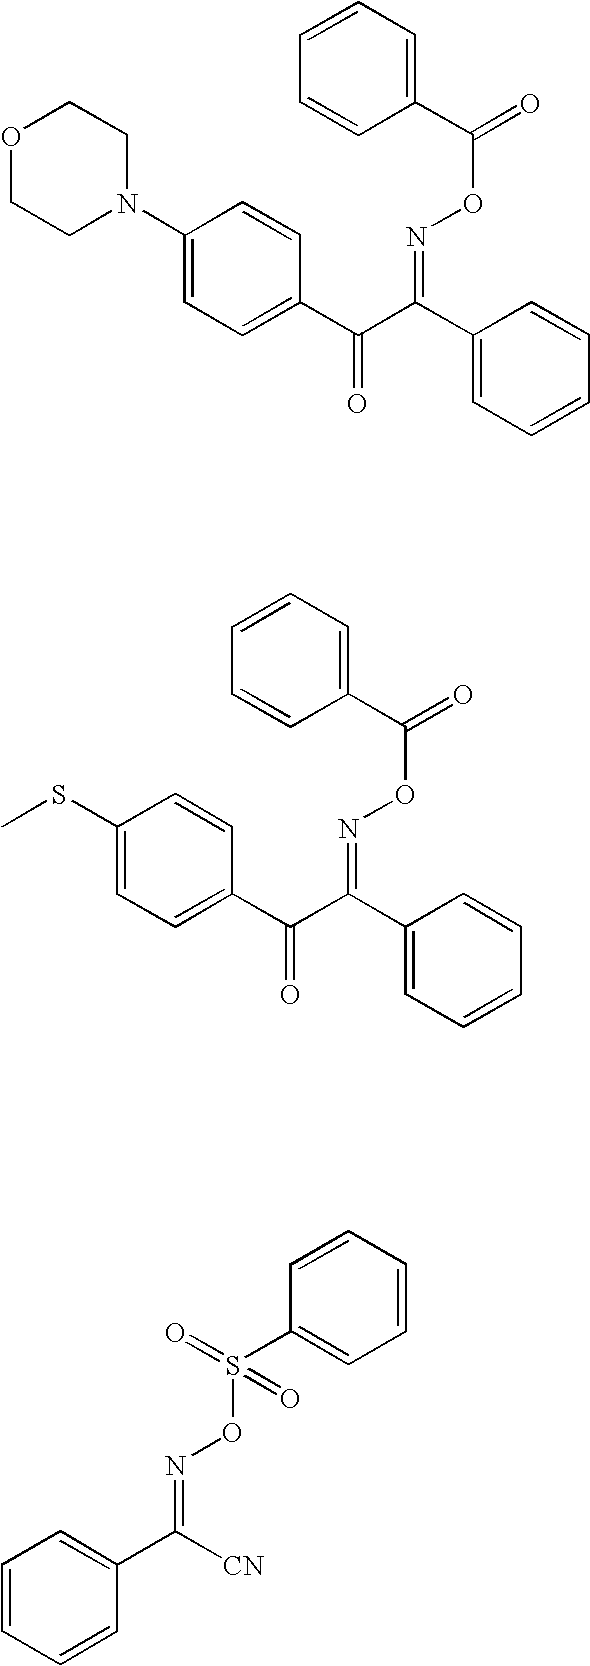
N1(C2=CC=C(C(C(C3=CC=CC=C3)=NOC(C3=CC=CC=C3)=O)=O)C=C2)CCOCC1.S(C1=CC=C(C(C(C2=CC=CC=C2)=NOC(C2=CC=CC=C2)=O)=O)C=C1)C.C1(C([CN])=NOS(=O)(=O)C2=CC=CC=C2)=CC=CC=C1
